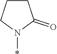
C1CC(=O)N(*)C1
